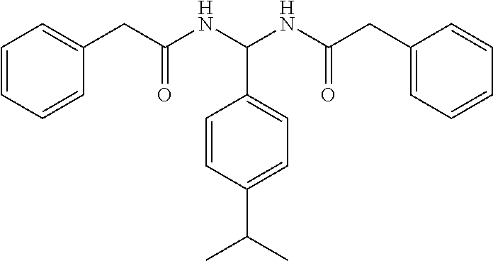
C1=CC=CC(CC(NC(NC(CC2=CC=CC=C2)=O)C2=CC=C(C(C)C)C=C2)=O)=C1
